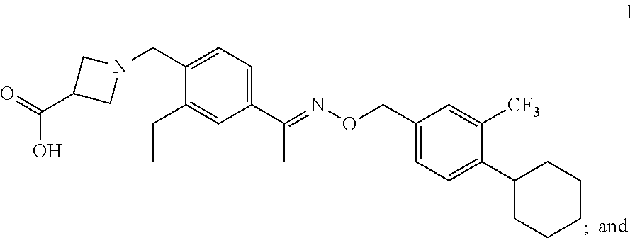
C1=C(CN2CC(C(O)=O)C2)C(CC)=CC(C(=NOCC2=CC=C(C3CCCCC3)C([CF3])=C2)C)=C1
